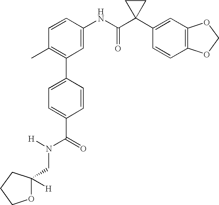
C1(C2=C(C)C=CC(NC(C3(C4=CC5=C(C=C4)OCO5)CC3)=O)=C2)=CC=C(C(=O)N(CC2([H])OCCC2)[H])C=C1
